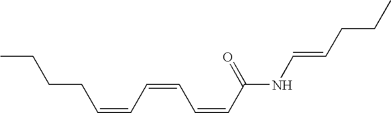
CCCCC=CC=CC=CC(NC=CCCC)=O
